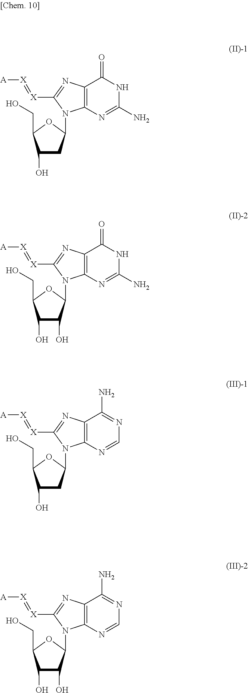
C1(O)CC(N2C3=C(C(=O)NC(N)=N3)N=C2[X]=[X][A])OC1CO.C1(O)C(O)C(N2C3=C(C(=O)NC(N)=N3)N=C2[X]=[X][A])OC1CO.C1(O)CC(N2C3=C(C(N)=NC=N3)N=C2[X]=[X][A])OC1CO.C1(O)C(O)C(N2C3=C(C(N)=NC=N3)N=C2[X]=[X][A])OC1CO
